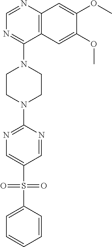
C12=C(N=CN=C1N1CCN(C3=NC=C(S(C4=CC=CC=C4)(=O)=O)C=N3)CC1)C=C(OC)C(OC)=C2
